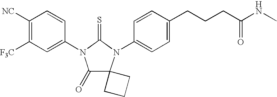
C1([NC])=C([F3C])C=C(N2C(=O)C3(N(C4=CC=C(CCCC(NC)=O)C=C4)C2=S)CCC3)C=C1
